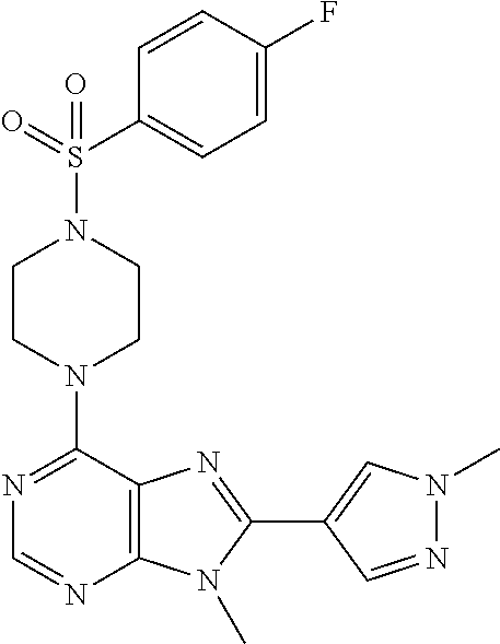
C1CN(C2=NC=NC3=C2N=C(C2=CN(C)N=C2)N3C)CCN1S(C1=CC=C(F)C=C1)(=O)=O
